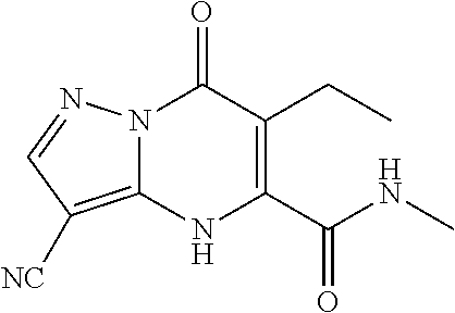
C1(CC)=C(C(=O)NC)NC2=C([NC])C=NN2C1=O
